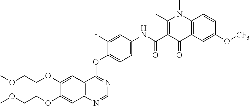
CN1C2=C(C(=O)C(C(NC3=CC=C(OC4=NC=NC5=C4C=C(OCCOC)C(OCCOC)=C5)C(F)=C3)=O)=C1C)C=C(O[CF3])C=C2
